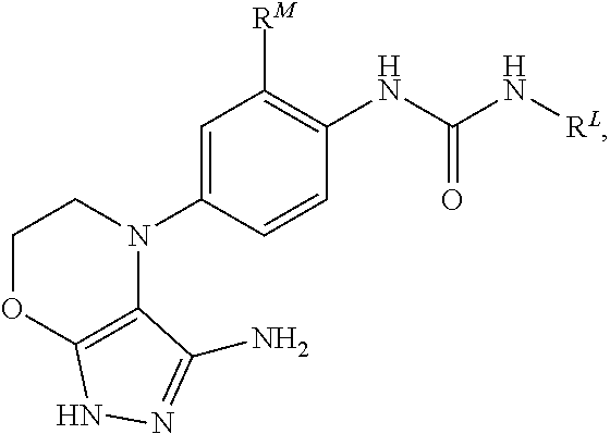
C1(N2CCOC3=C2C(N)=NN3)=CC([RM])=C(NC(N[RL])=O)C=C1
